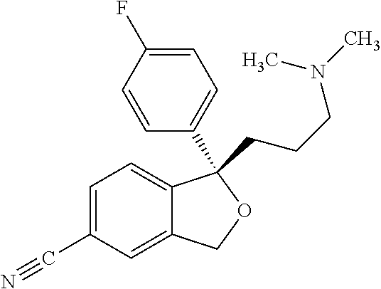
C1=C(C#N)C=C2C(=C1)C(CCCN(C)C)(C1=CC=C(F)C=C1)OC2
